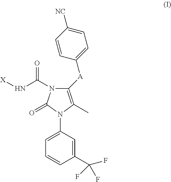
C1([A]C2=CC=C([NC])C=C2)=C(C)N(C2=CC=CC(C(F)(F)F)=C2)C(=O)N1C(N[X])=O
